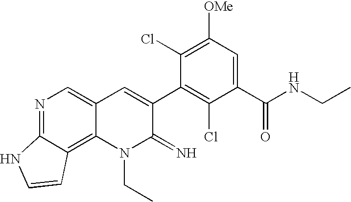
N1=C2C(=C3C(=C1)C=C(C1=C(Cl)C(C(NCC)=O)=CC([OMe])=C1Cl)C(=N)N3CC)C=CN2
